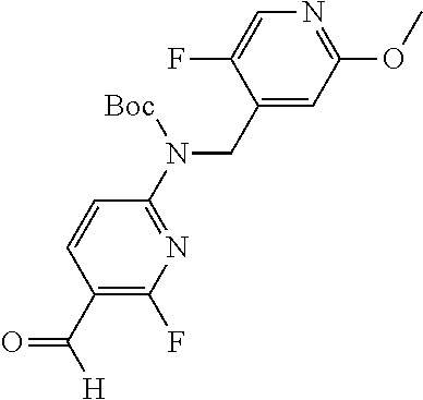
C1(CN(C2=NC(F)=C(C([H])=O)C=C2)[Boc])=CC(OC)=NC=C1F
